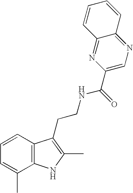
C1=CC2=C(C(C)=C1)NC(C)=C2CCNC(=O)C1=CN=C2C(=N1)C=CC=C2
